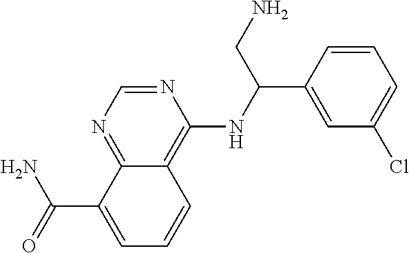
N1=CN=C2C(=C1NC(C1=CC(Cl)=CC=C1)CN)C=CC=C2C(=O)N
